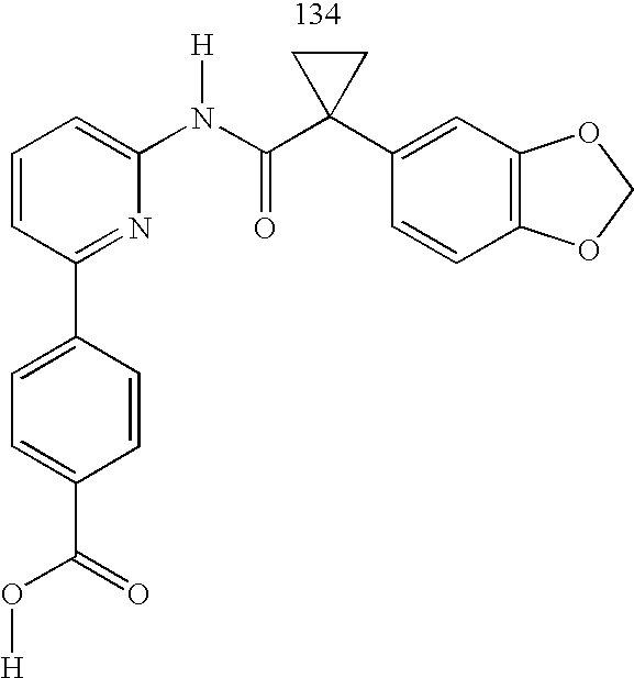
C1=CC=C(N(C(C2(C3=CC4=C(C=C3)OCO4)CC2)=O)[H])N=C1C1=CC=C(C(=O)O[H])C=C1
